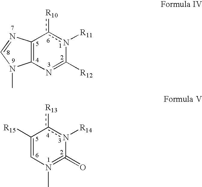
C12=C(N=C([R12])n([R11])c1[R10])N(C)C=N2.C1([R15])=CN(C)=C(=O)n([R14])c1[R13]
